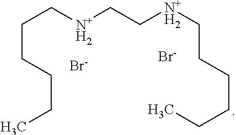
C(C[N+H2]CC[N+H2]CCCCCC)CCCC.[Br-].[Br-]
